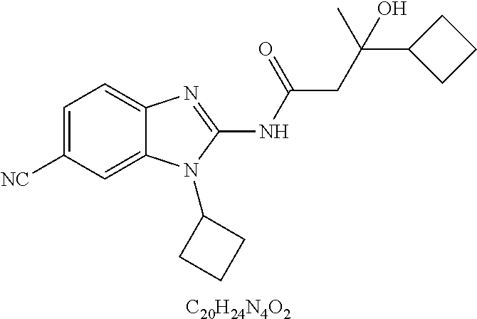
C1=C([NC])C=C2C(=C1)N=C(NC(=O)CC(C)(C1CCC1)O)N2C1CCC1.[C20H24N4O2]
